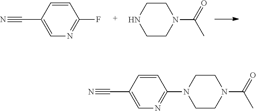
C1(C#N)=CN=C(F)C=C1.C1CN(C(=O)C)CCN1.C1(C#N)=CN=C(N2CCN(C(=O)C)CC2)C=C1
